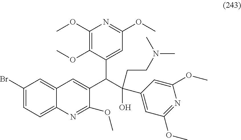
C1(Br)=CC=C2C(=C1)C=C(C(C(CCN(C)C)(C1=CC(OC)=NC(OC)=C1)O)C1=CC(OC)=NC(OC)=C1OC)C(OC)=N2
